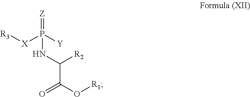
[R3][X]P([Y])(=[Z])NC([R2])C(O[R1])=O
